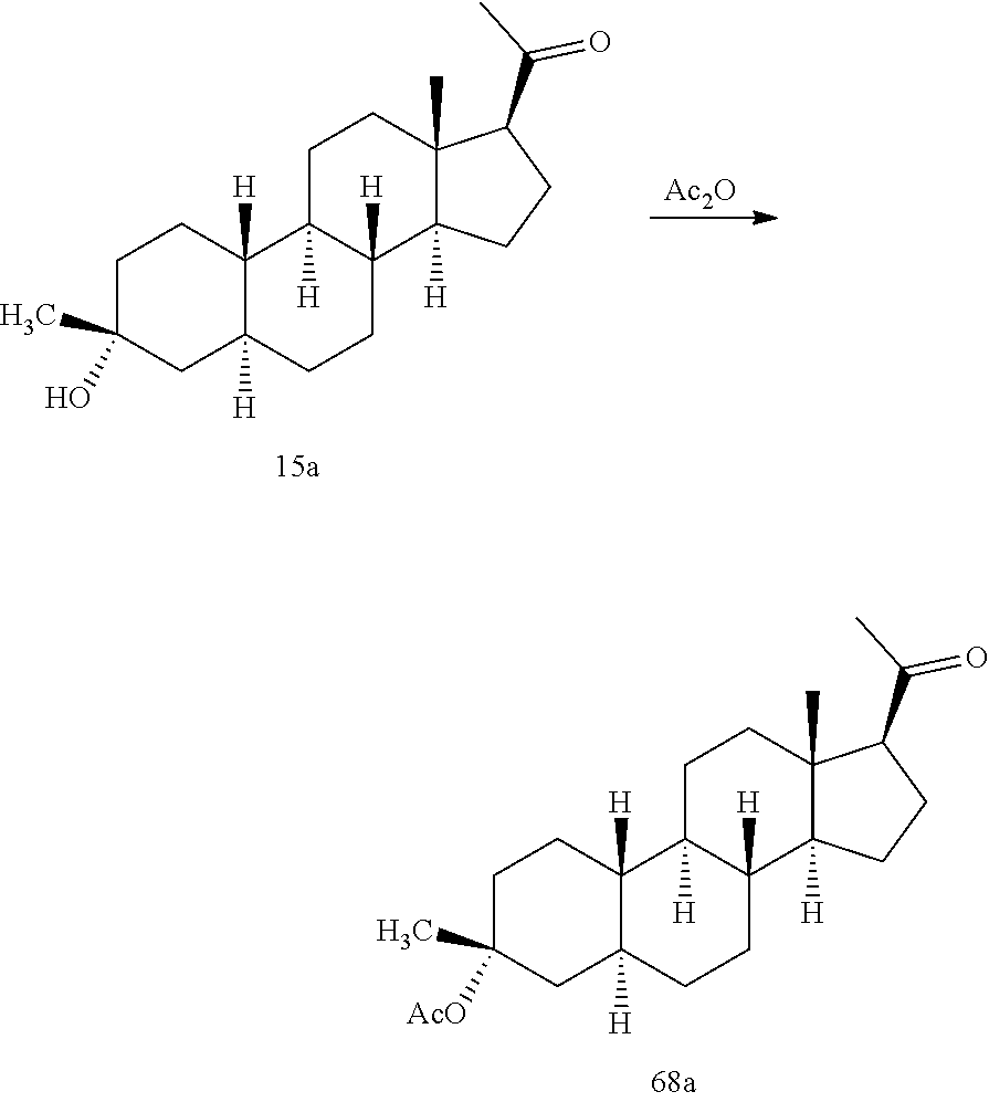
C1C(C)(O)CC2([H])C([H])(C1)C1([H])C([H])(CC2)C2([H])C(C)(CC1)C(C(C)=O)CC2.[Ac2O].C1C(C)([AcO])CC2([H])C([H])(C1)C1([H])C([H])(CC2)C2([H])C(C)(CC1)C(C(C)=O)CC2
